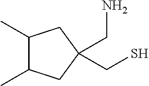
C1(C)C(C)CC(CN)(CS)C1
